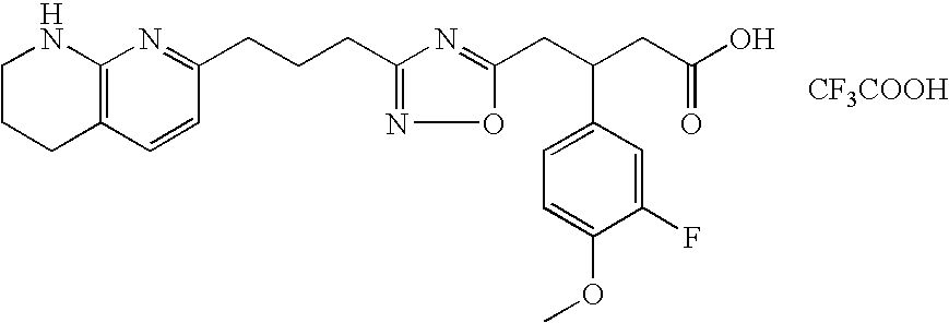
C1CCC2=C(N1)N=C(CCCC1=NOC(CC(CC(=O)O)C3=CC=C(OC)C(F)=C3)=N1)C=C2.[CF3COOH]
